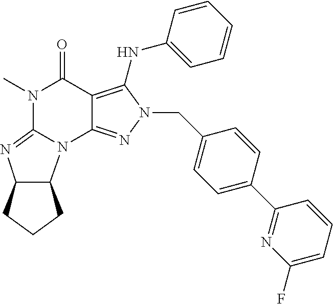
C12=C(NC3=CC=CC=C3)N(CC3=CC=C(C4=NC(F)=CC=C4)C=C3)N=C1N1C3C(CCC3)N=C1N(C)C2=O
